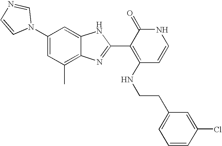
C1(C)=C2C(=CC(N3C=NC=C3)=C1)NC(C1=C(NCCC3=CC=CC(Cl)=C3)C=CNC1=O)=N2
